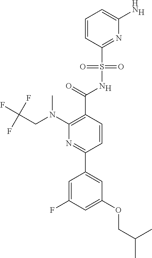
[H].C1(C(=O)NS(C2=NC(N)=CC=C2)(=O)=O)=C(N(CC(F)(F)F)C)N=C(C2=CC(OCC(C)C)=CC(F)=C2)C=C1.[H]
